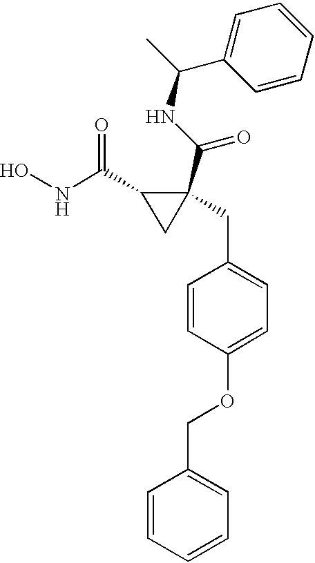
ONC(C1CC1(C(NC(C)C1=CC=CC=C1)=O)CC1=CC=C(OCC2=CC=CC=C2)C=C1)=O
